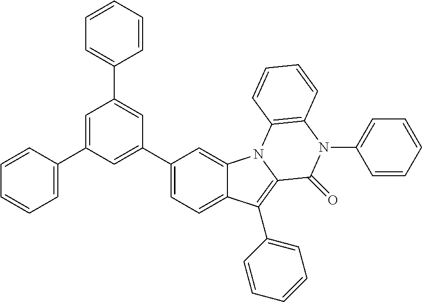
C1=CC(C2=CC(C3=CC=CC=C3)=CC(C3=CC=C4C(=C3)N3C(=C4C4=CC=CC=C4)C(=O)N(C4=CC=CC=C4)C4=C3C=CC=C4)=C2)=CC=C1
